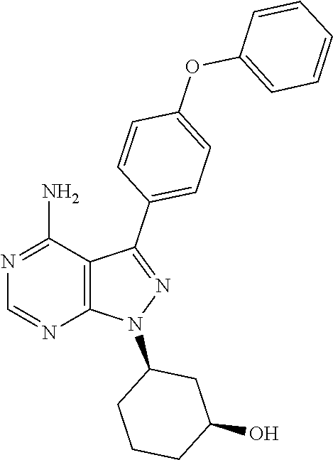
N1=C(C2=CC=C(OC3=CC=CC=C3)C=C2)C2=C(N1C1CCCC(O)C1)N=CN=C2N
